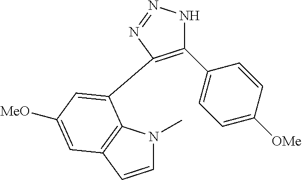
C1(C2=CC=C([OMe])C=C2)=C(C2=CC([MeO])=CC3=C2N(C)C=C3)N=NN1
